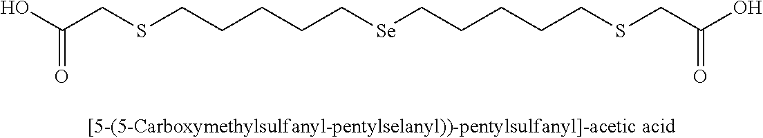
C(C[Se]CCCCCSCC(=O)O)CCCSCC(=O)O
